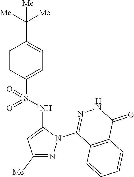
C1=CC(S(NC2=CC([Me])=NN2C2=NNC(=O)C3=C2C=CC=C3)(=O)=O)=CC=C1C([Me])([Me])[Me]
